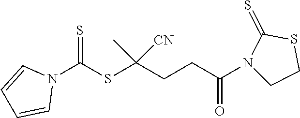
N1(C(SC(CCC(N2CCSC2=S)=O)(C)[CN])=S)C=CC=C1
